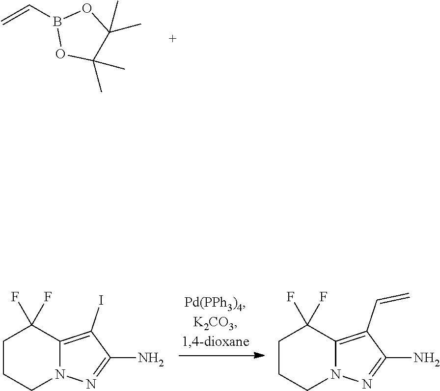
C=CB1OC(C)(C)C(C)(C)O1.C1CC(F)(F)C2=C(I)C(N)=NN2C1.C1CC(F)(F)C2=C(C=C)C(N)=NN2C1
